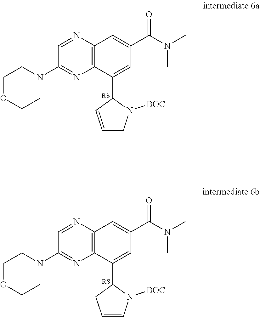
C1OCCN(C2=NC3=C(N=C2)C=C(C(N(C)C)=O)C=C3C2C=CCN2[BOC])C1.C1OCCN(C2=NC3=C(N=C2)C=C(C(N(C)C)=O)C=C3C2CC=CN2[BOC])C1
